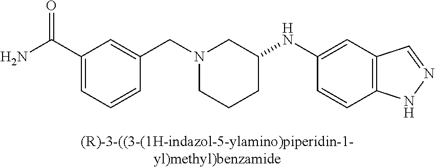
N1(CC2=CC(C(N)=O)=CC=C2)CCCC(NC2=CC3=C(C=C2)NN=C3)C1
